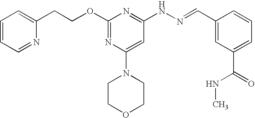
C1=CC=NC(CCOC2=NC(N3CCOCC3)=CC(NN=CC3=CC(C(=O)NC)=CC=C3)=N2)=C1
